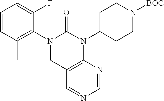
C1=CC(C)=C(N2CC3=C(N=CN=C3)N(C3CCN([BOC])CC3)C2=O)C(F)=C1
